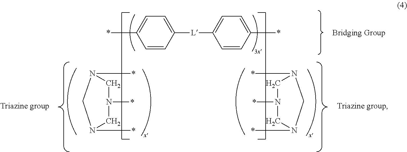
C1=C(*)C=CC([L]C2=CC=C(*)C=C2)=C1.C1N(*)CN(*)CN1*.C1N(*)CN(*)CN1*
